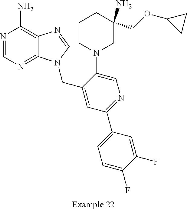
C1CN(C2=CN=C(C3=CC=C(F)C(F)=C3)C=C2CN2C3=NC=NC(N)=C3N=C2)CC(N)(COC2CC2)C1
